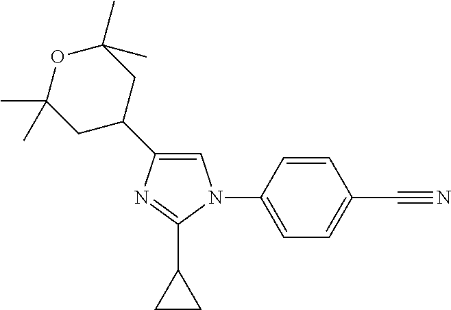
C1(C2CC(C)(C)OC(C)(C)C2)=CN(C2=CC=C(C#N)C=C2)C(C2CC2)=N1
